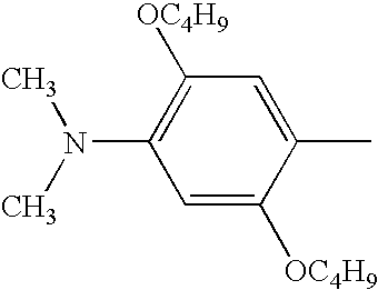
C1=C([OC4H9])C(C)=CC([OC4H9])=C1N(C)C
